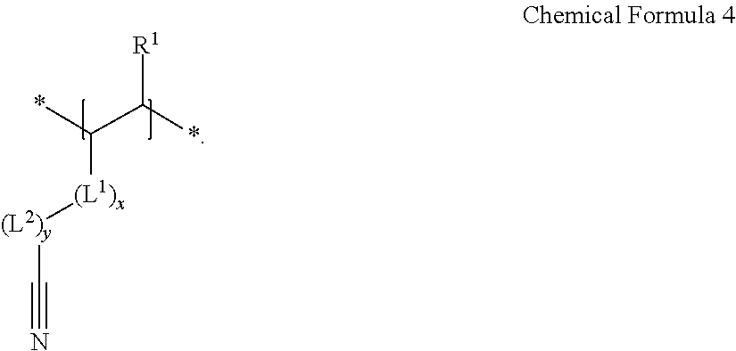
*C(C(*)[R1])[(L1)x][(L2)y]C#N
